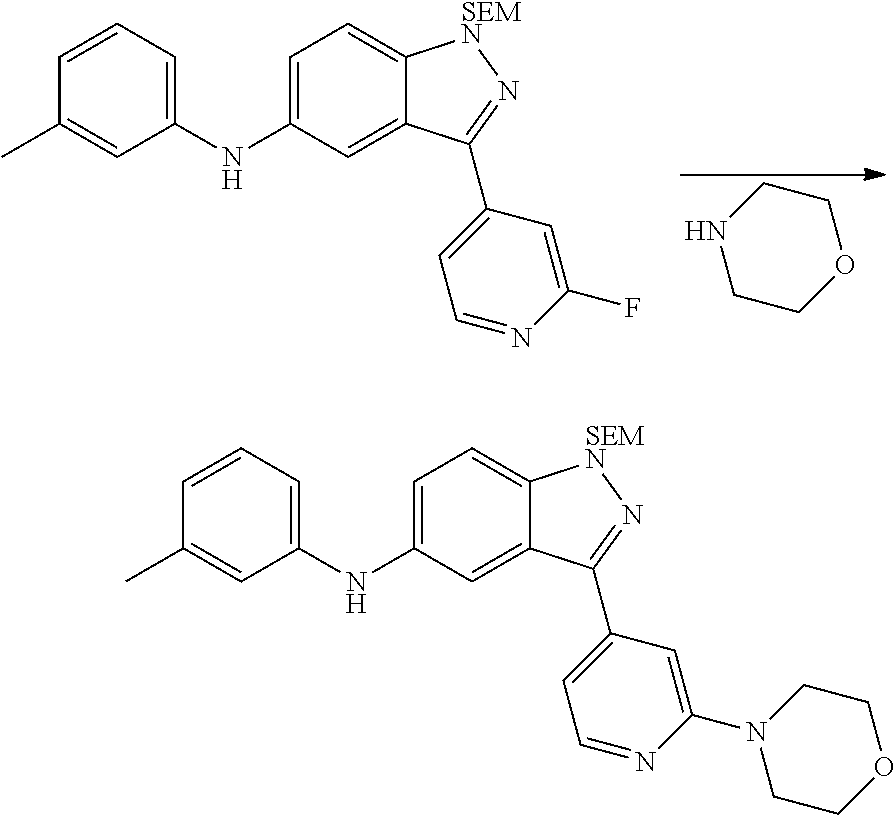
C1=C(NC2=CC=CC(C)=C2)C=C2C(=C1)[SEMN]N=C2C1=CC=NC(N2CCOCC2)=C1.C1CNCCO1.C1=C(NC2=CC=CC(C)=C2)C=C2C(=C1)[SEMN]N=C2C1=CC=NC(F)=C1
